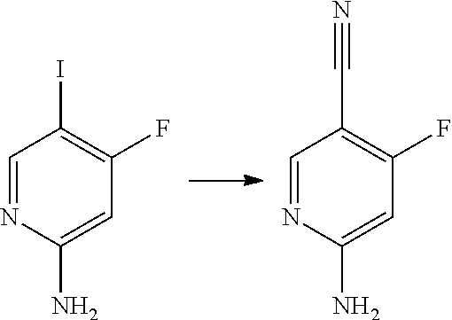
C1=NC(N)=CC(F)=C1I.C1=NC(N)=CC(F)=C1C#N
